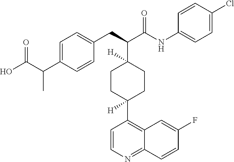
C1CC(C2=C3C=C(F)C=CC3=NC=C2)([H])CCC1(C(C(NC1=CC=C(Cl)C=C1)=O)CC1=CC=C(C(C(=O)O)C)C=C1)[H]
